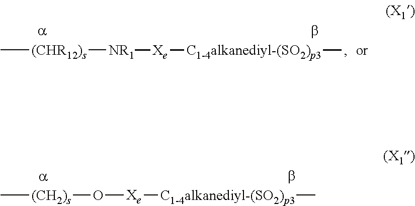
C[(CH2)s]O[Xe][C1-4alkanediyl-(SO2)p3]C.C[(CHR12)s][NR1][Xe][C1-4alkanediyl-(SO2)p3]C
